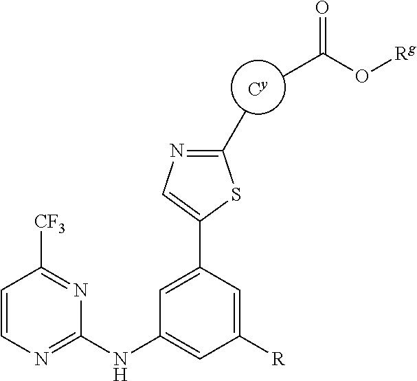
[Cy].C1=CN=C(NC2=CC([R])=CC(C3=CN=C(C)S3)=C2)N=C1[CF3].CC(O[Rg])=O
